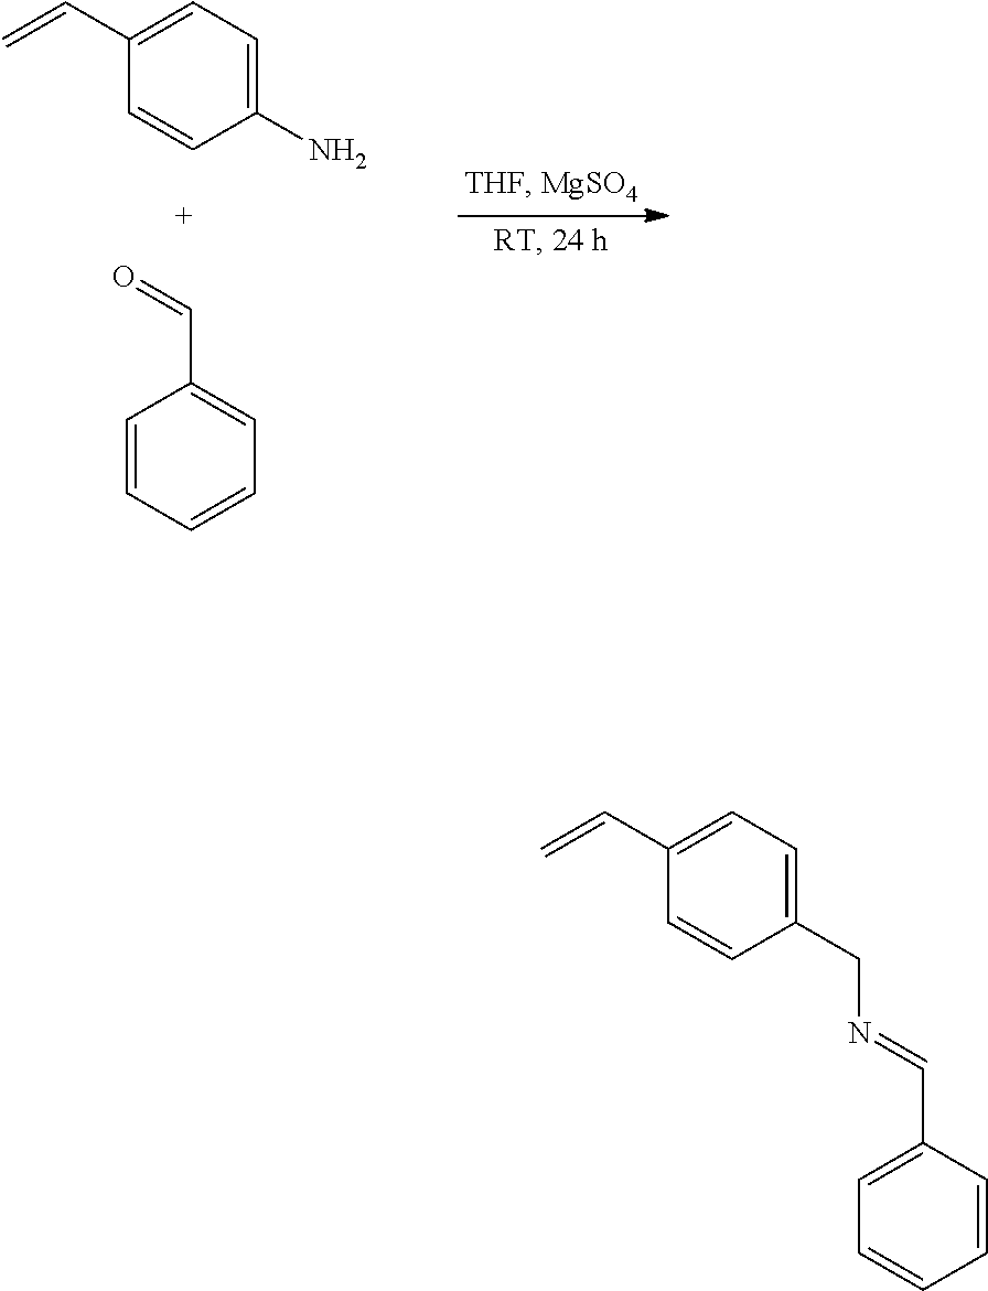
C1=CC=CC=C1C=O.C1(C=C)=CC=C(N)C=C1.C1(C=C)=CC=C(CN=CC2=CC=CC=C2)C=C1
